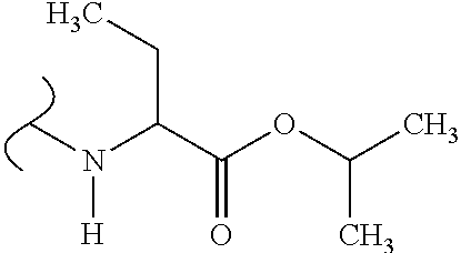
C(C(OC(C)C)=O)(N(C)[H])CC
